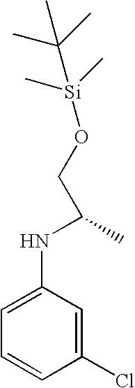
C1=CC(Cl)=CC(NC(C)CO[Si](C)(C)C(C)(C)C)=C1
